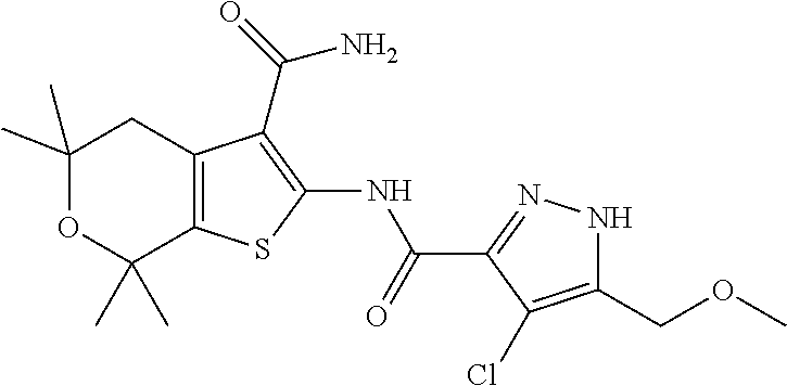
C1(C)(C)OC(C)(C)C2=C(C1)C(C(=O)N)=C(NC(C1=NNC(COC)=C1Cl)=O)S2
